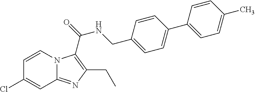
C1=CN2C(=NC(CC)=C2C(NCC2=CC=C(C3=CC=C(C)C=C3)C=C2)=O)C=C1Cl
